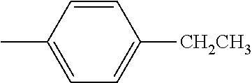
C1=C(C)C=CC([CH2CH3])=C1
